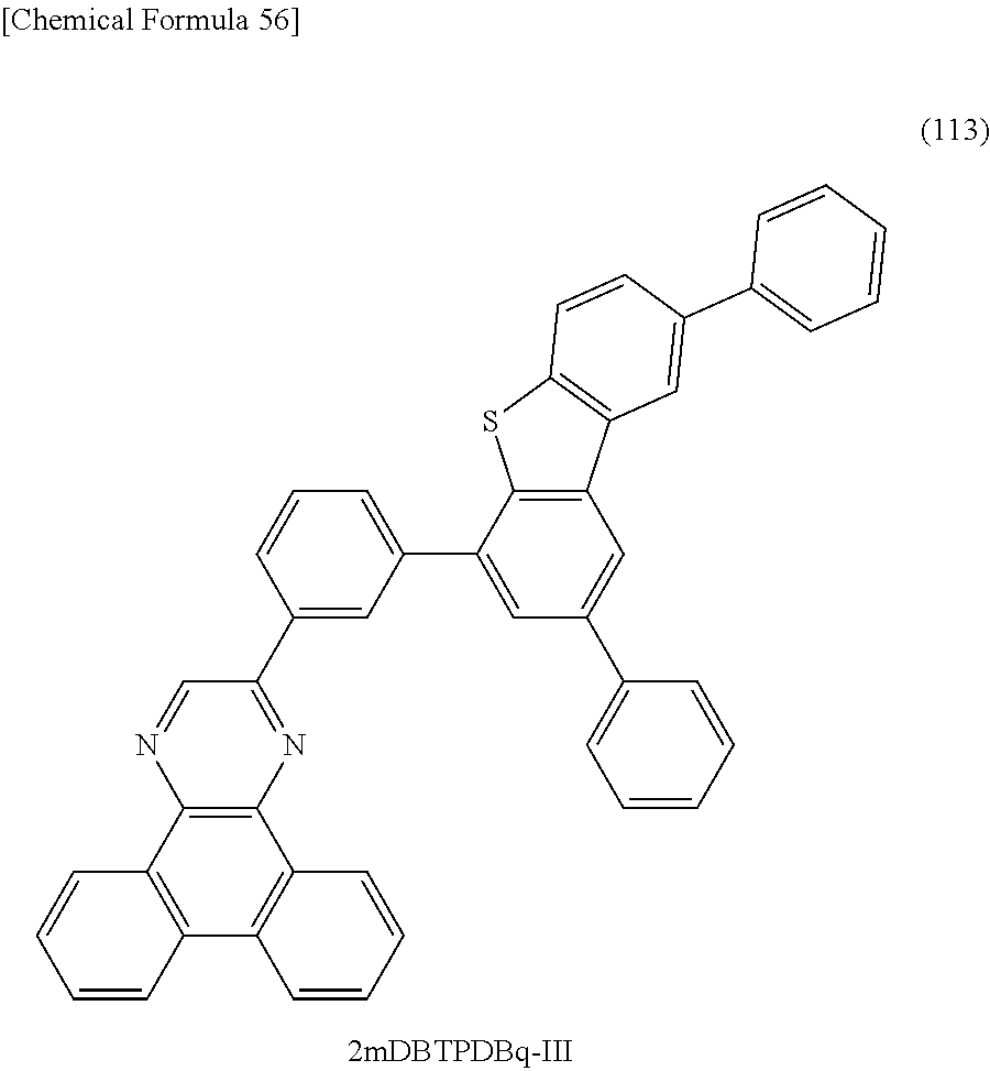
C12=C(C3=C(C4=C1C=CC=C4)C=CC=C3)N=CC(C1=CC(C3=CC(C4=CC=CC=C4)=CC4=C3SC3=C4C=C(C4=CC=CC=C4)C=C3)=CC=C1)=N2
